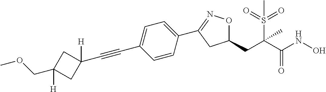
C1=C(C#CC2([H])CC(COC)([H])C2)C=CC(C2=NOC(CC(C(NO)=O)(S(=O)(=O)C)C)C2)=C1
